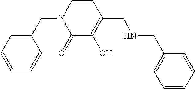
C1=CC=CC(CN2C(=O)C(O)=C(CNCC3=CC=CC=C3)C=C2)=C1
